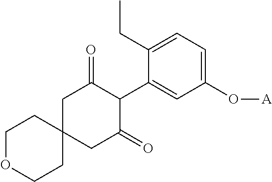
C1(O[A])=CC=C(CC)C(C2C(=O)CC3(CC2=O)CCOCC3)=C1
